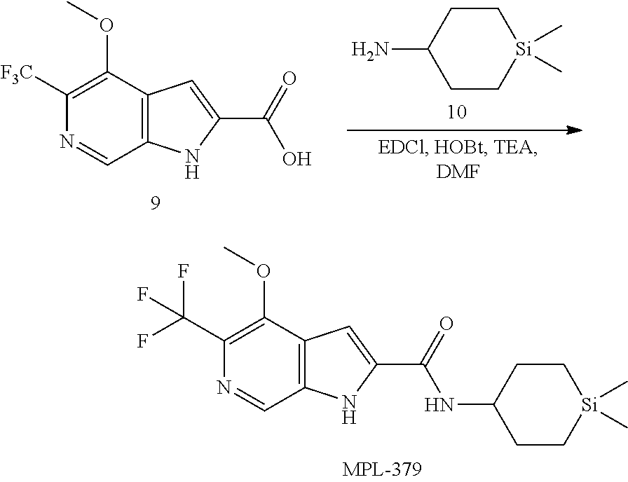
C1CC(N)CC[Si]1(C)C.C12=C(C(OC)=C([F3C])N=C1)C=C(C(=O)O)N2.C12=C(C(OC)=C(C(F)(F)F)N=C1)C=C(C(=O)NC1CC[Si](C)(C)CC1)N2
